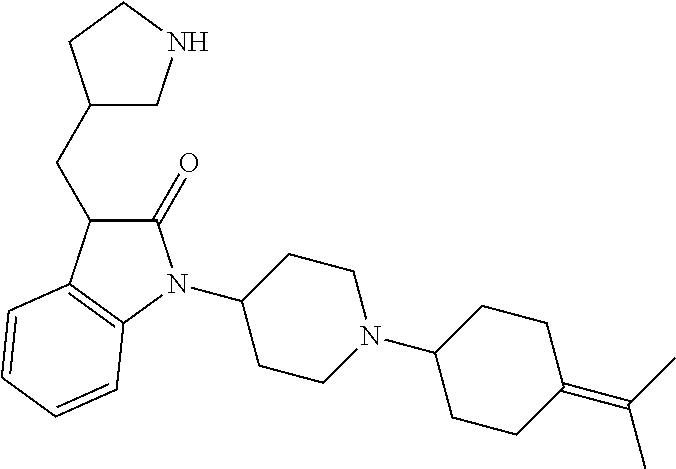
C1(N2C(=O)C(CC3CNCC3)C3=C2C=CC=C3)CCN(C2CCC(=C(C)C)CC2)CC1
